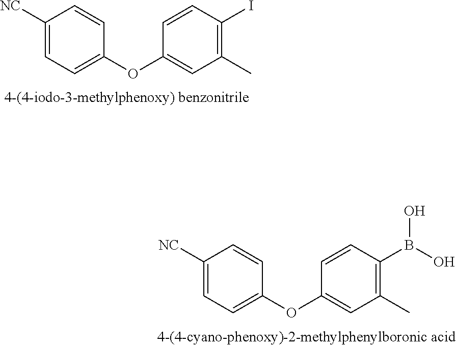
C1([NC])=CC=C(OC2=CC(C)=C(I)C=C2)C=C1.C1([NC])=CC=C(OC2=CC(C)=C(B(O)O)C=C2)C=C1
